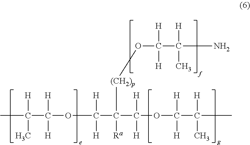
CC(C(OC([H])([H])C(C(OC(C(C)([H])C)([H])[H])([H])[H])([Ra])[(CH2)p]OC([H])([H])C([H])(C)N)([H])[H])([H])C
